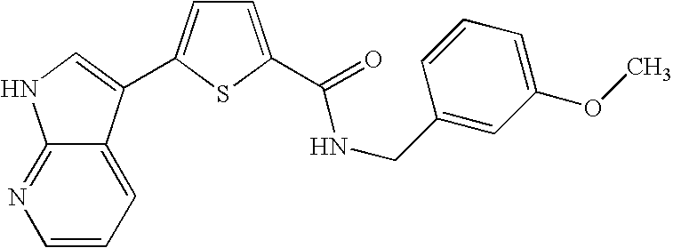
C1=CC=C2C(=N1)NC=C2C1=CC=C(C(NCC2=CC(OC)=CC=C2)=O)S1
